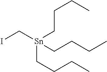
IC[Sn](CCCC)(CCCC)CCCC
